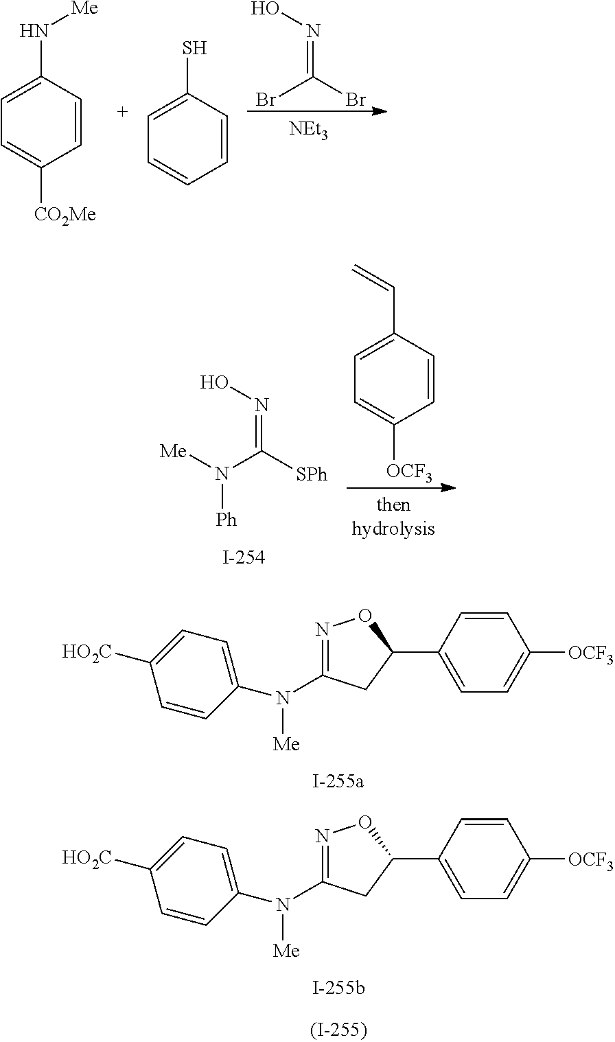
ON=C(Br)Br.[NEt3].C1=CC(S)=CC=C1.C1=CC(N[Me])=CC=C1[CO2Me].C1=CC(C=C)=CC=C1[OCF3].ON=C(N([Ph])[Me])[SPh].C1(N(C2=NOC(C3=CC=C([OCF3])C=C3)C2)[Me])=CC=C([HO2C])C=C1.C1(N(C2=NOC(C3=CC=C([OCF3])C=C3)C2)[Me])=CC=C([HO2C])C=C1
